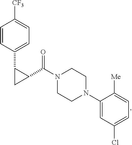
C1=CC(C2CC2C(N2CCN(C3=CC(Cl)=CC=C3[Me])CC2)=O)=CC=C1[CF3]
